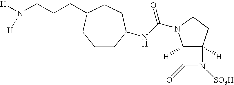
C1CC(NC(N2C3([H])C([H])(CC2)N([SO3H])C3=O)=O)CCC(CCCN([H])[H])C1
